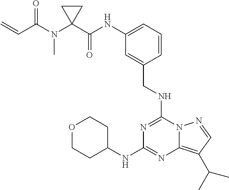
C1(C(NC2=CC=CC(CNC3=NC(NC4CCOCC4)=NC4=C(C(C)C)C=NN34)=C2)=O)(N(C(C=C)=O)C)CC1
